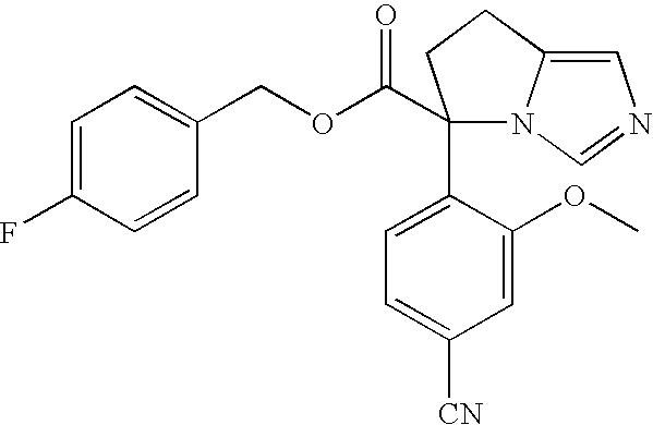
C1=C(OC)C(C2(C(OCC3=CC=C(F)C=C3)=O)N3C(=CN=C3)CC2)=CC=C1[CN]
